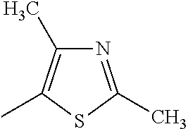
N1=C(C)SC(C)=C1C
